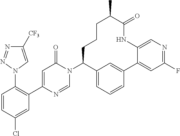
C1=CC(Cl)=CC(C2=CC(=O)N(C3C4=CC=CC(=C4)C4=CC(F)=NC=C4NC(=O)C(C)CCC3)C=N2)=C1N1C=C([CF3])N=N1
